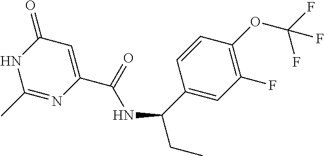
C1(C(NC(=O)C2=CC(=O)NC(C)=N2)CC)=CC(F)=C(OC(F)(F)F)C=C1
